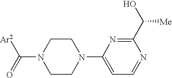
C1(C(O)[Me])=NC(N2CCN(C(=O)[Ar2])CC2)=CC=N1
